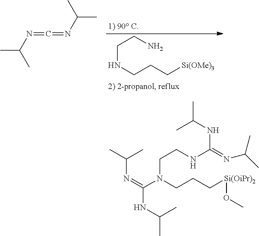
N(CCC[Si(OMe)3])CCN.CC(N=C=NC(C)C)C.N(=C(N(CCC[Si(OiPr)2]OC)CCNC(NC(C)C)=NC(C)C)NC(C)C)C(C)C
